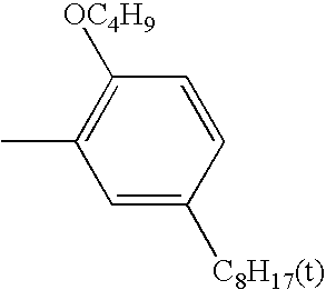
C1=C([C8H17(t)])C=CC([OC4H9])=C1C
